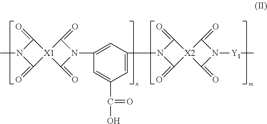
C1(=O)N(C)C(=O)[X1]12C(=O)N(C1=CC(N3C(=O)[X2]4(C3=O)C(=O)N([Y1]C)C4=O)=CC(C(=O)O)=C1)C2=O
